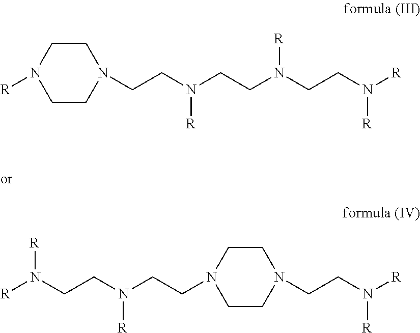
C1CN(CCN([R])CCN([R])CCN([R])[R])CCN1[R].C1CN(CCN([R])[R])CCN1CCN([R])CCN([R])[R]
